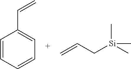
C1=CC=CC=C1C=C.C=CC[Si](C)(C)C
